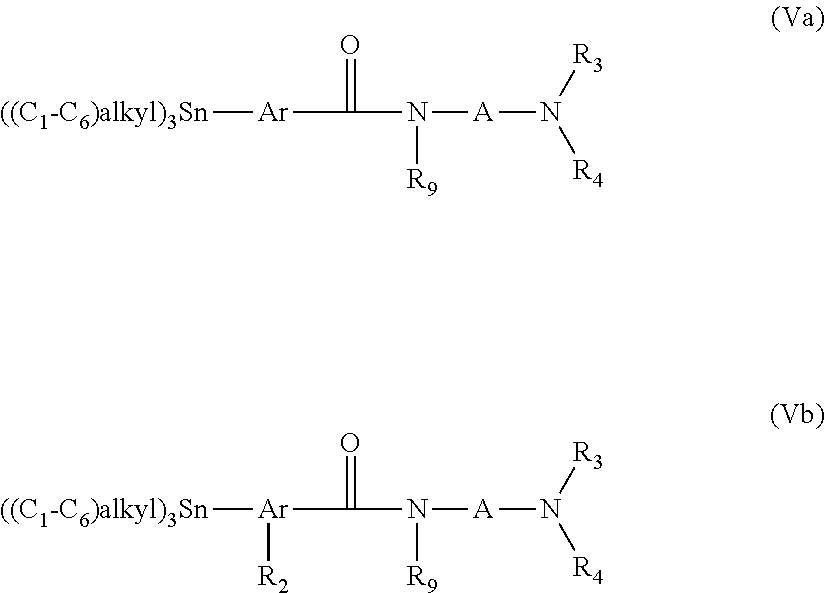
[((C1-C6)alkyl)3Sn][Ar]C(=O)N([R9])[A]N([R3])[R4].[((C1-C6)alkyl)3Sn][Ar](C(=O)N([R9])[A]N([R3])[R4])[R2]
